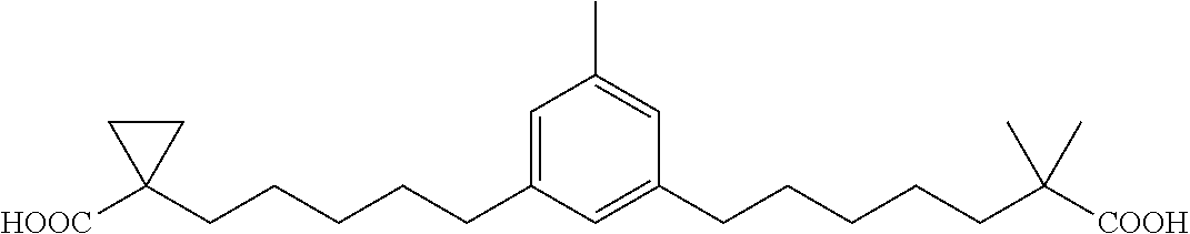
C1=C(CCCCCC2([HOOC])CC2)C=C(CCCCCC([COOH])(C)C)C=C1C
